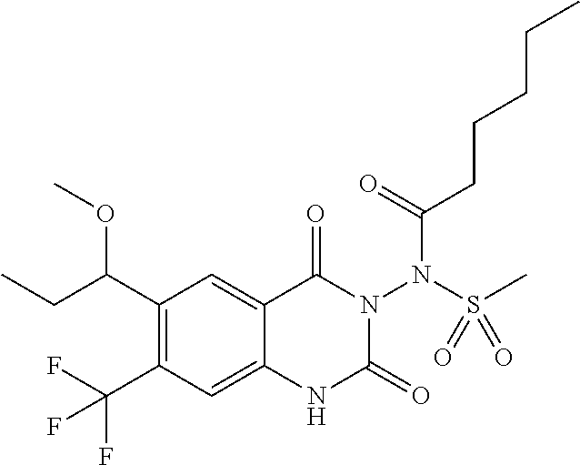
C1(C(OC)CC)=C(C(F)(F)F)C=C2C(=C1)C(=O)N(N(S(C)(=O)=O)C(CCCCC)=O)C(=O)N2
